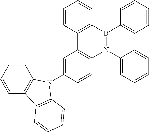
C12=C(B(C3=CC=CC=C3)N(C3=CC=CC=C3)C3=C1C=C(N1C4=C(C=CC=C4)C4=C1C=CC=C4)C=C3)C=CC=C2
